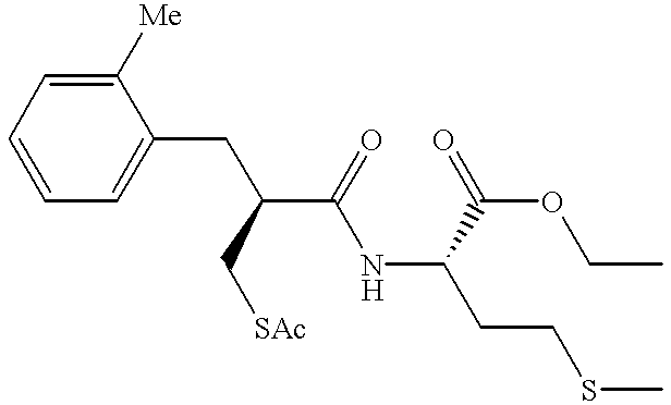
C1=CC=C(CC(C(NC(CCSC)C(OCC)=O)=O)C[SAc])C([Me])=C1
